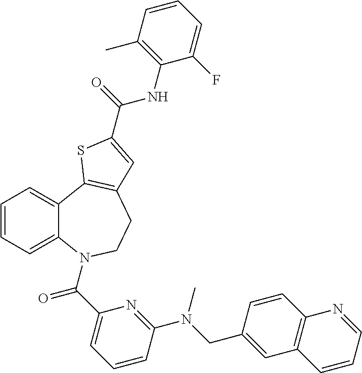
C1=CC=C2C(=C1)C1=C(CCN2C(C2=CC=CC(N(CC3=CC4=C(C=C3)N=CC=C4)C)=N2)=O)C=C(C(=O)NC2=C(C)C=CC=C2F)S1
